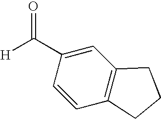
[H]C(C1=CC2=C(C=C1)CCC2)=O
